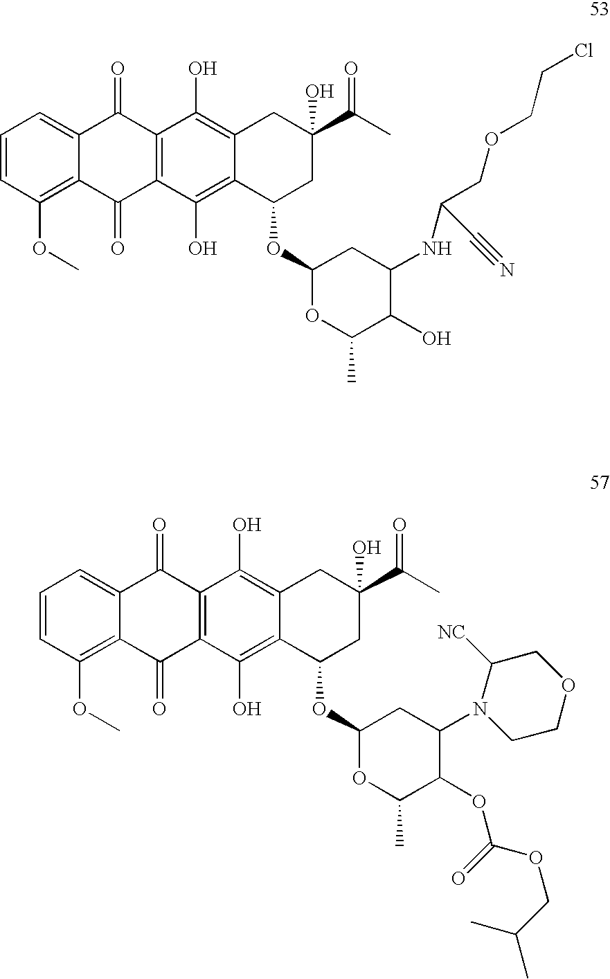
C1=CC(OC)=C2C(=C1)C(=O)C1=C(C2=O)C(O)=C2C(=C1O)CC(C(C)=O)(O)CC2OC1OC(C)C(O)C(NC(COCCCl)C#N)C1.C1=CC(OC)=C2C(=C1)C(=O)C1=C(C2=O)C(O)=C2C(=C1O)CC(C(C)=O)(O)CC2OC1OC(C)C(OC(=O)OCC(C)C)C(N2C([NC])COCC2)C1
